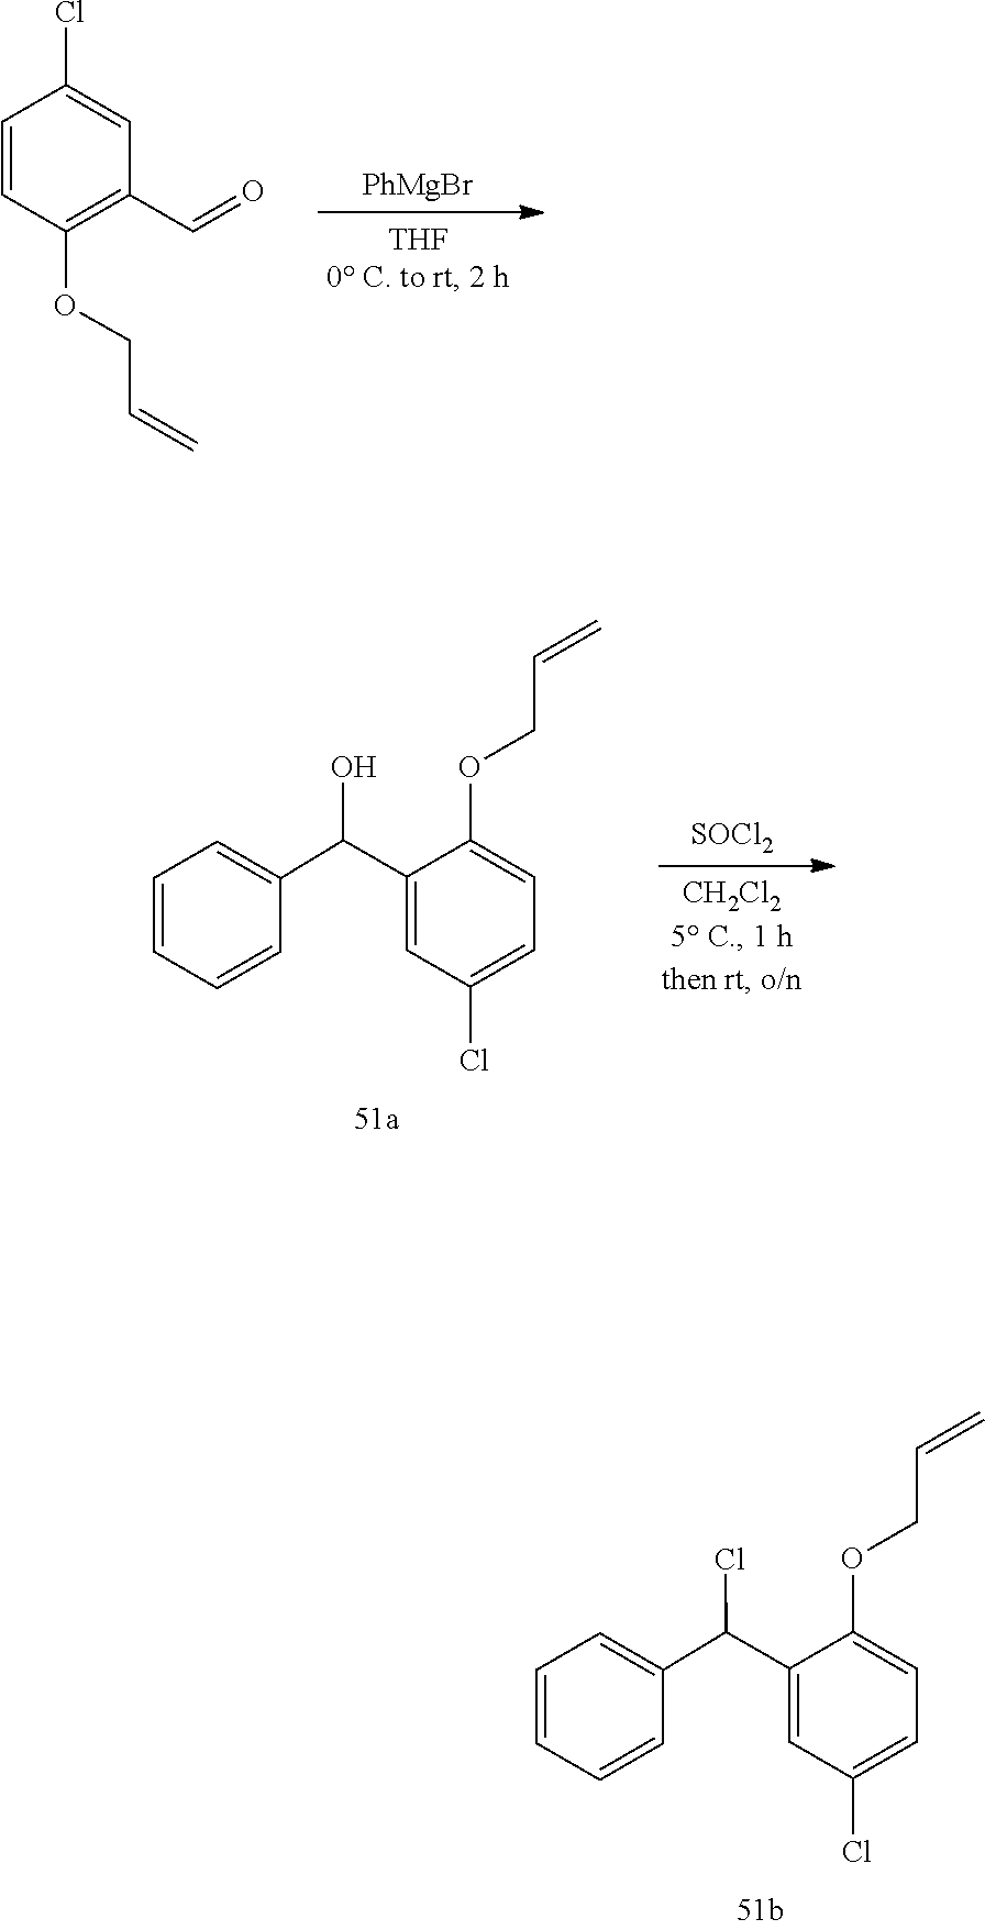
C(=C)COC1=C(C=O)C=C(Cl)C=C1.[PhMgBr].C(C=C)OC1=CC=C(Cl)C=C1C(C1=CC=CC=C1)O.[SOCl2].C(C=C)OC1=CC=C(Cl)C=C1C(C1=CC=CC=C1)Cl
